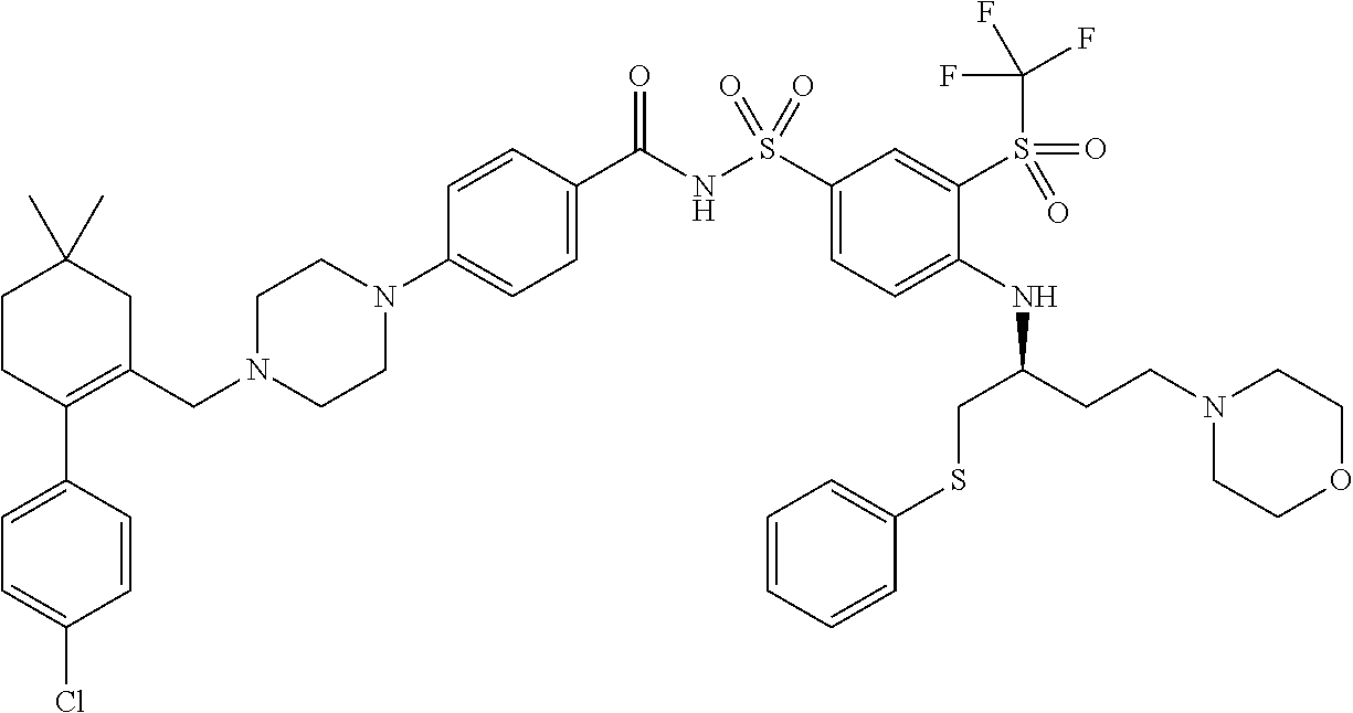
C1=C(Cl)C=CC(C2=C(CN3CCN(C4=CC=C(C(NS(C5=CC=C(NC(CCN6CCOCC6)CSC6=CC=CC=C6)C(S(=O)(=O)C(F)(F)F)=C5)(=O)=O)=O)C=C4)CC3)CC(C)(C)CC2)=C1
